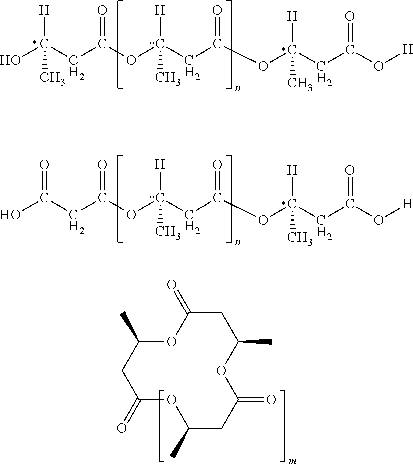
OC(CC(OC(CC(OC(CC(O[H])=O)([H])C)=O)([H])C)=O)=O.C1C(=O)OC(C)CC(=O)OC(C)CC(=O)OC1C.OC(CC(OC(CC(OC(CC(O[H])=O)([H])C)=O)([H])C)=O)([H])C
